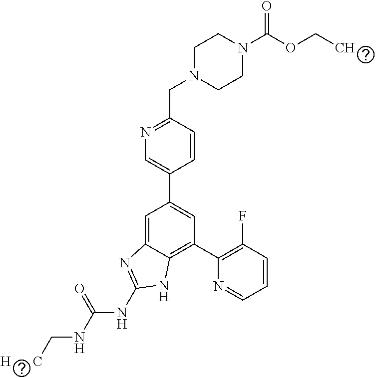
C1=CC(CN2CCN(C(OCC)=O)CC2)=NC=C1C1=CC(C2=C(F)C=CC=N2)=C2C(=C1)N=C(NC(NC[H      C])=O)N2
